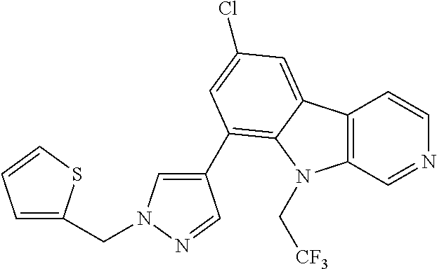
C12=C(C=NC=C1)N(C[CF3])C1=C(C3=CN(CC4=CC=CS4)N=C3)C=C(Cl)C=C21
